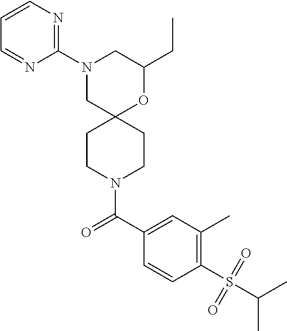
C1(CC)OC2(CN(C3=NC=CC=N3)C1)CCN(C(C1=CC(C)=C(S(=O)(C(C)C)=O)C=C1)=O)CC2
